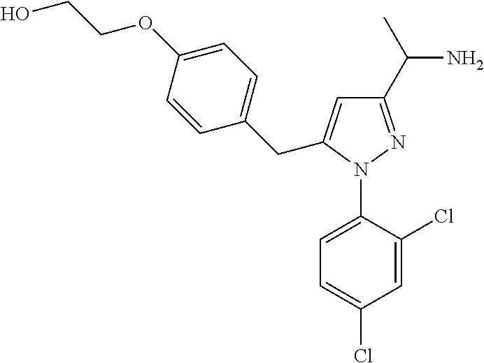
C1=C(N2N=C(C(C)N)C=C2CC2=CC=C(OCCO)C=C2)C(Cl)=CC(Cl)=C1
